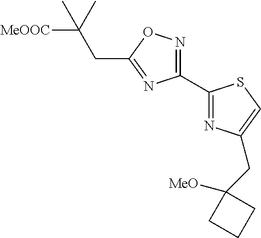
C1(C2=NC(CC3([MeO])CCC3)=CS2)=NOC(CC(C)([MeOOC])C)=N1
